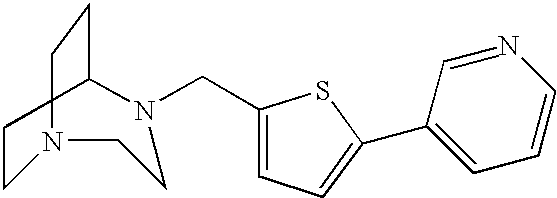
C1CN(CC2=CC=C(C3=CC=CN=C3)S2)CCN(CC)C1
